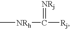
C[NRh]C([Rj])=[NRj]
